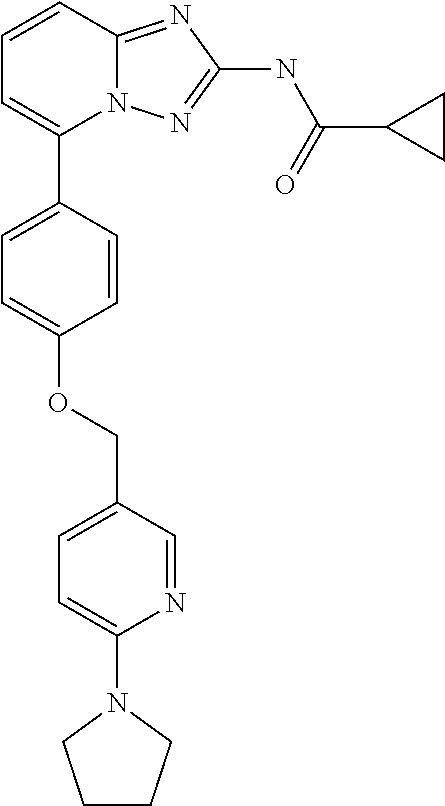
C1=CC2=NC(NC(C3CC3)=O)=NN2C(C2=CC=C(OCC3=CC=C(N4CCCC4)N=C3)C=C2)=C1
